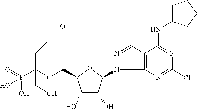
OP(C(OCC1C(O)C(O)C(N2C3=C(C=N2)C(NC2CCCC2)=NC(Cl)=N3)O1)(CC1COC1)CO)(=O)O
